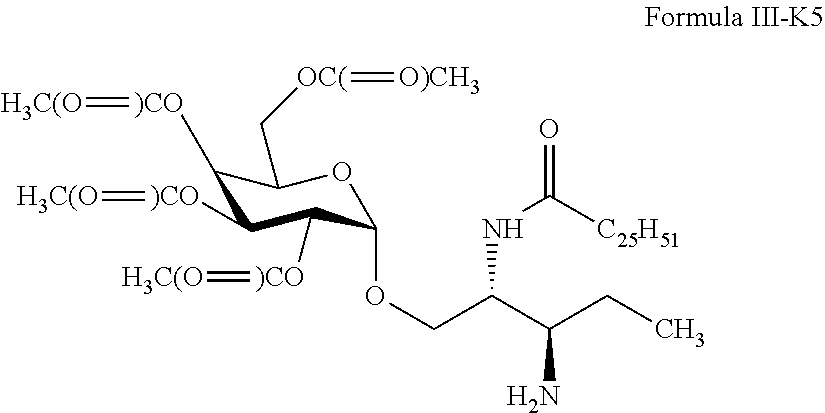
C1([)CO]=[H3C(O])C([)CO]=[H3C(O])C([)CO]=[H3C(O])C(OCC(C(CC)N)NC([C25H51])=O)OC1C[OC(]=[O)CH3]
